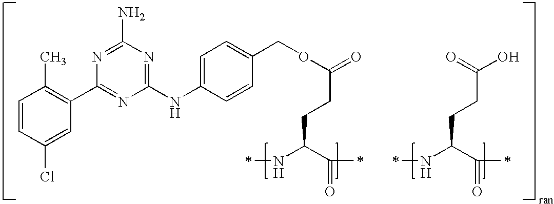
C1=CC(Cl)=CC(C2=NC(NC3=CC=C(COC(CCC(NC)C(=O)C)=O)C=C3)=NC(N)=N2)=C1C.O=C(CCC(NC)C(=O)C)O
